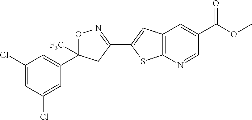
C12=C(C=C(C(OC)=O)C=N1)C=C(C1=NOC(C3=CC(Cl)=CC(Cl)=C3)([F3C])C1)S2
